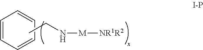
C1=CC=CC=C1.CCN[M][NR1R2]
